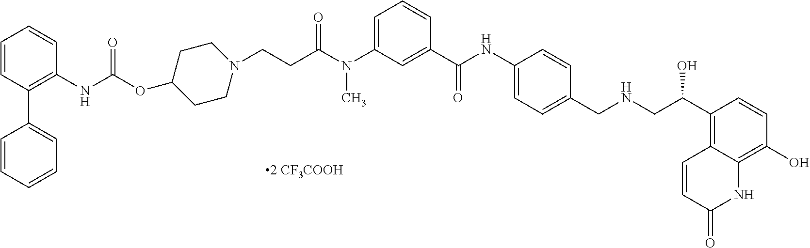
N(C)(C1=CC=CC(C(NC2=CC=C(CNCC(C3=C4C(=C(O)C=C3)NC(=O)C=C4)O)C=C2)=O)=C1)C(CCN1CCC(OC(NC2=C(C3=CC=CC=C3)C=CC=C2)=O)CC1)=O
